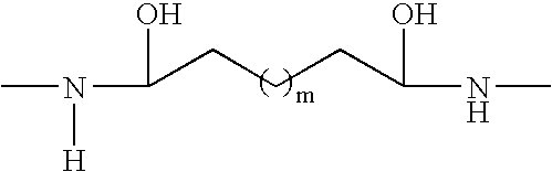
C(CCC(NC)O)C(O)N(C)[H]
